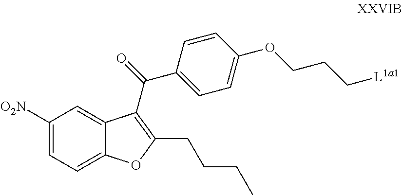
C1([O2N])=CC=C2C(=C1)C(C(C1=CC=C(OCCC[L1a1])C=C1)=O)=C(CCCC)O2
